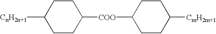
C1([COO]C2CCC([CmH2m+1])CC2)CCC([CnH2n+1])CC1
